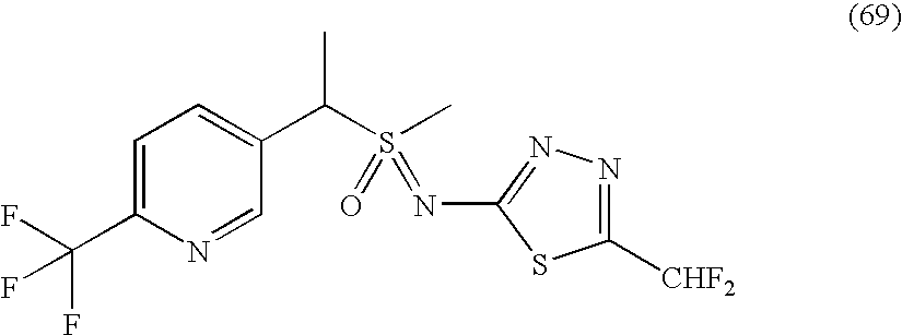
C1([CHF2])=NN=C(N=S(=O)(C)C(C2=CC=C(C(F)(F)F)N=C2)C)S1
